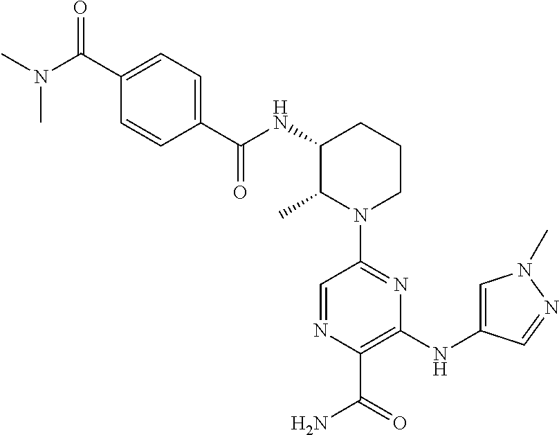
C1=NC(C(=O)N)=C(NC2=CN(C)N=C2)N=C1N1CCCC(NC(C2=CC=C(C(N(C)C)=O)C=C2)=O)C1C
